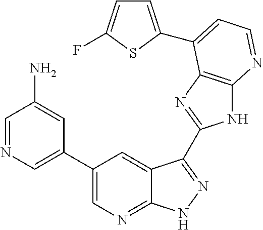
C1=NC=C(C2=CN=C3C(=C2)C(C2=NC4=C(N2)N=CC=C4C2=CC=C(F)S2)=NN3)C=C1N
